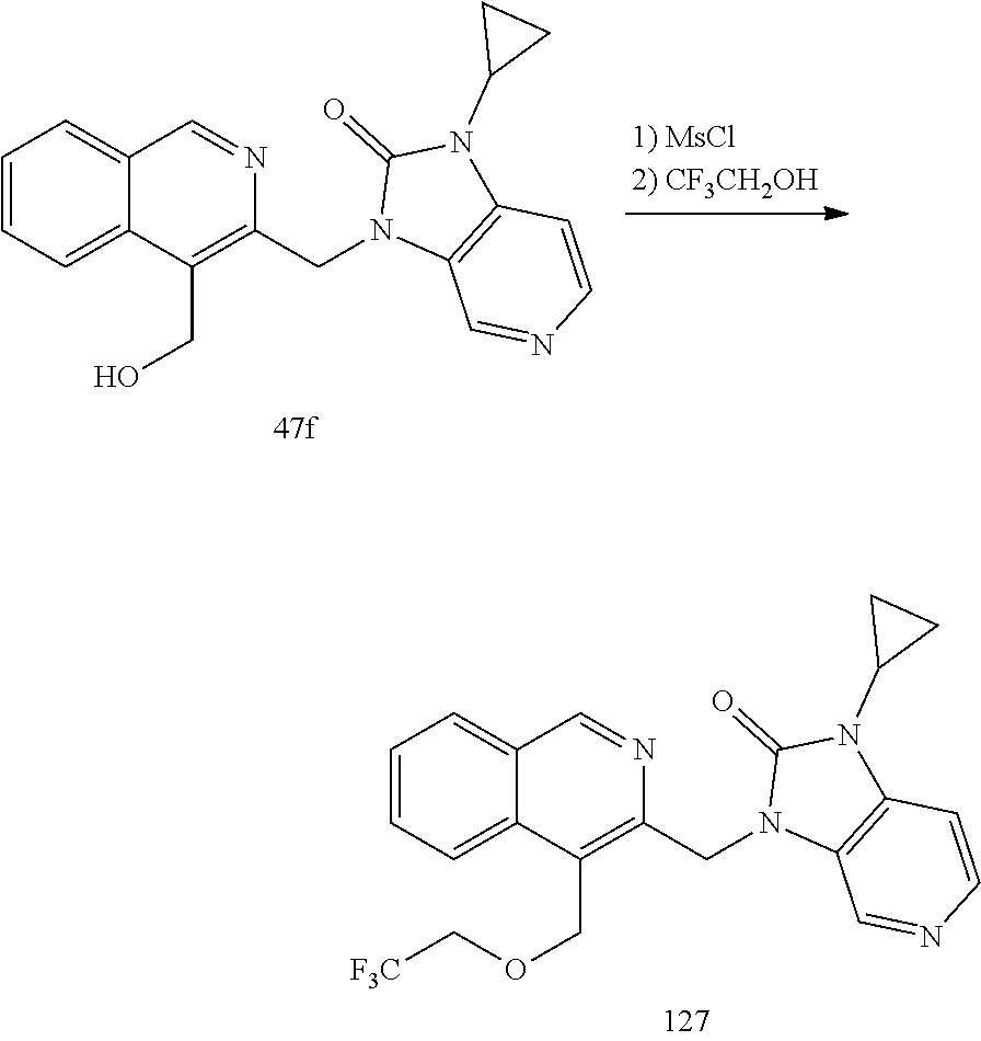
C1=CC=C2C(=C1)C=NC(CN1C3=C(N(C4CC4)C1=O)C=CN=C3)=C2CO.C1=CC=C2C(=C1)C=NC(CN1C3=C(N(C4CC4)C1=O)C=CN=C3)=C2COC[F3C]
